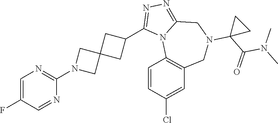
C1=C(F)C=NC(N2CC3(C2)CC(C2=NN=C4N2C2=C(CN(C5(C(N(C)C)=O)CC5)C4)C=C(Cl)C=C2)C3)=N1
